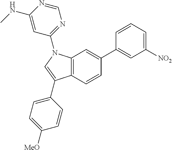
C12=C(N(C3=NC=NC(NC)=C3)C=C1C1=CC=C([MeO])C=C1)C=C(C1=CC([NO2])=CC=C1)C=C2
